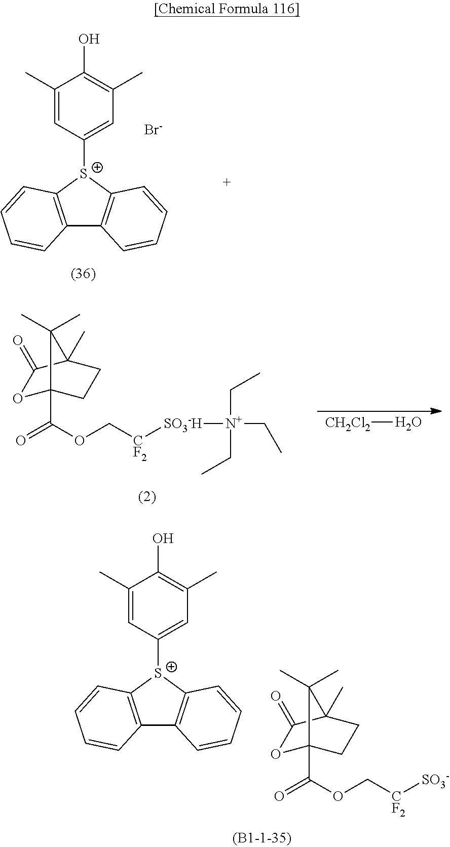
[Br-].OC1=C(C)C=C([S+]2C3=C(C4=C2C=CC=C4)C=CC=C3)C=C1C.[CH2Cl2]O.O1C2(C(OC[CF2][SO3-H][N+](CC)(CC)CC)=O)CCC(C)(C1=O)C2(C)C.O1C2(C(OC[CF2][SO3-])=O)CCC(C)(C1=O)C2(C)C.OC1=C(C)C=C([S+]2C3=C(C4=C2C=CC=C4)C=CC=C3)C=C1C
